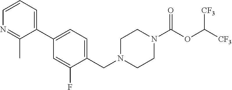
C1=CC=C(C2=CC=C(CN3CCN(C(OC([CF3])[CF3])=O)CC3)C(F)=C2)C(C)=N1
